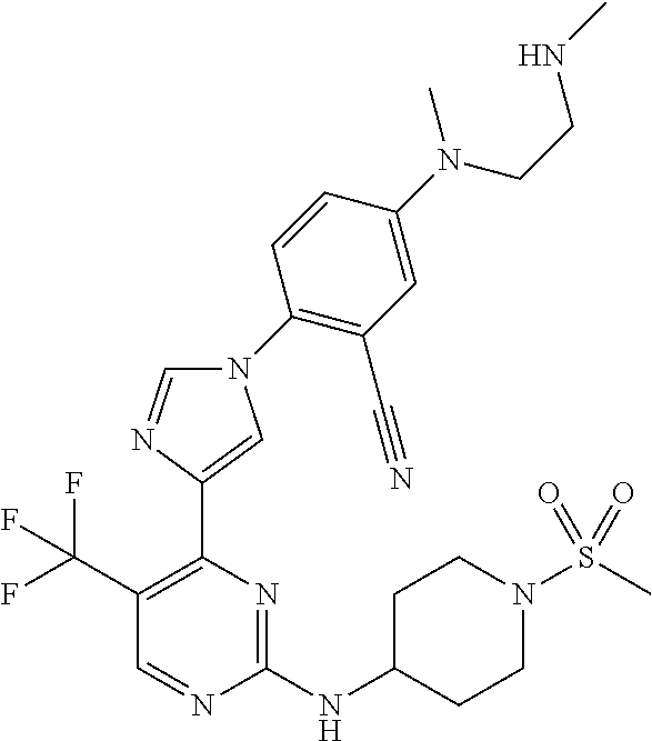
C1(NC2CCN(S(C)(=O)=O)CC2)=NC(C2=CN(C3=C(C#N)C=C(N(CCNC)C)C=C3)C=N2)=C(C(F)(F)F)C=N1
